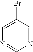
C1=C(Br)C=NC=N1
